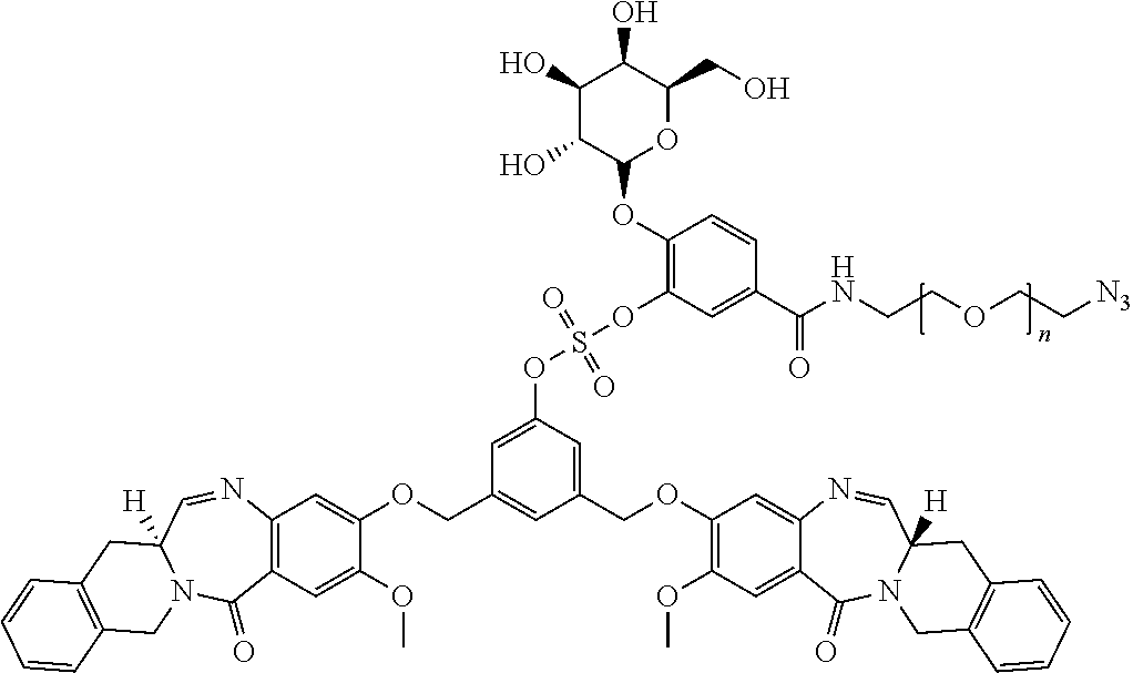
C1=C(OS(OC2=C(OC3OC(CO)C(O)C(O)C3O)C=CC(C(NCCOCC[N3])=O)=C2)(=O)=O)C=C(COC2=C(OC)C=C3C(=C2)N=CC2([H])N(C3=O)CC3=C(C2)C=CC=C3)C=C1COC1=CC2=C(C=C1OC)C(=O)N1C([H])(C=N2)CC2=C(C1)C=CC=C2
